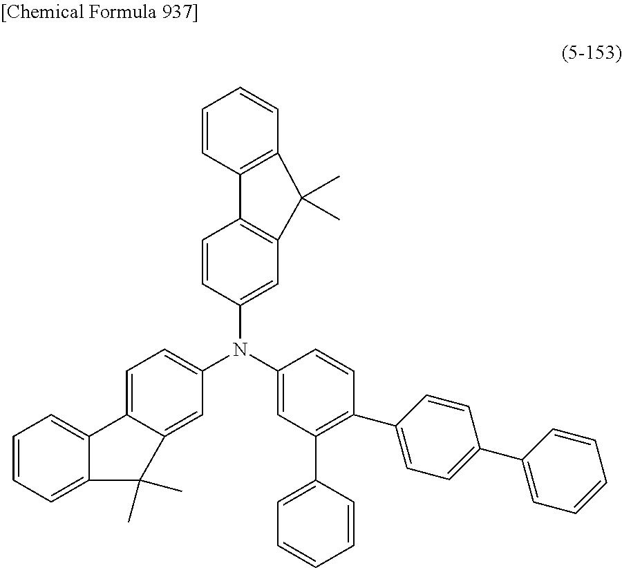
C1=CC=C2C(=C1)C1=CC=C(N(C3=CC(C4=CC=CC=C4)=C(C4=CC=C(C5=CC=CC=C5)C=C4)C=C3)C3=CC4=C(C=C3)C3=C(C=CC=C3)C4(C)C)C=C1C2(C)C
